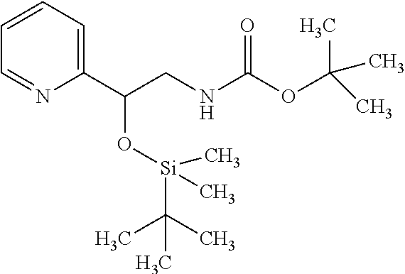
C1(C(O[Si](C(C)(C)C)(C)C)CNC(OC(C)(C)C)=O)=CC=CC=N1
